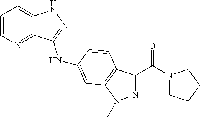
C1=CN=C2C(=C1)NN=C2NC1=CC2=C(C(C(N3CCCC3)=O)=NN2C)C=C1
